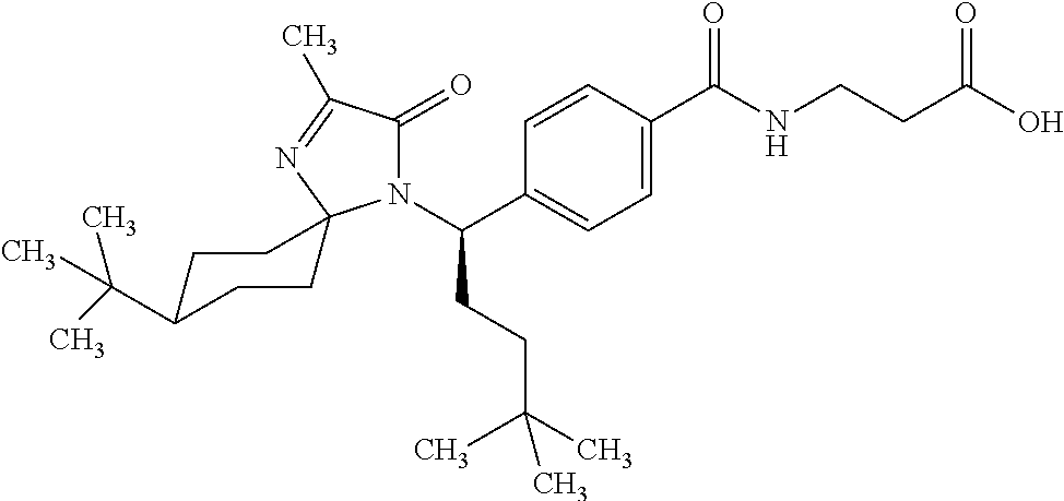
N1(C(C2=CC=C(C(NCCC(O)=O)=O)C=C2)CCC(C)(C)C)C(=O)C(C)=NC12CCC(C(C)(C)C)CC2
